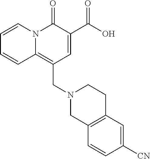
C1=CN2C(=C(CN3CC4=C(CC3)C=C([CN])C=C4)C=C(C(O)=O)C2=O)C=C1
